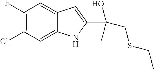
C1(F)=C(Cl)C=C2C(=C1)C=C(C(CSCC)(O)C)N2
